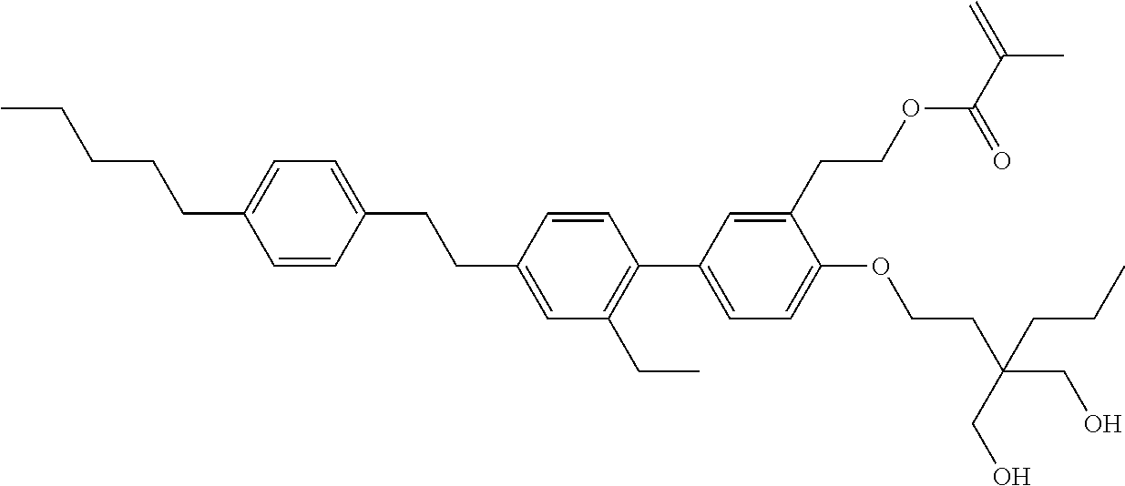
C1=C(CCC2=CC=C(CCCCC)C=C2)C=CC(C2=CC=C(OCCC(CO)(CO)CCC)C(CCOC(C(C)=C)=O)=C2)=C1CC
